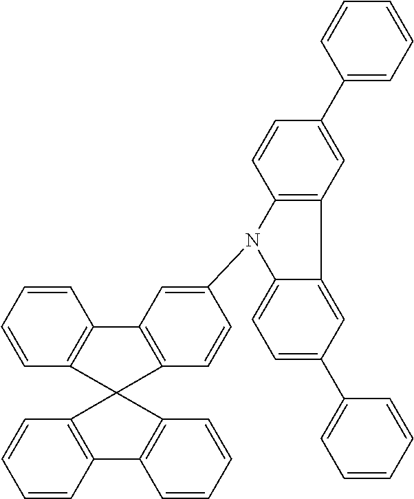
C1=CC2=C(C=C1)C1(C3=C2C=CC=C3)C2=C(C=CC=C2)C2=C1C=CC(N1C3=CC=C(C4=CC=CC=C4)C=C3C3=C1C=CC(C1=CC=CC=C1)=C3)=C2
